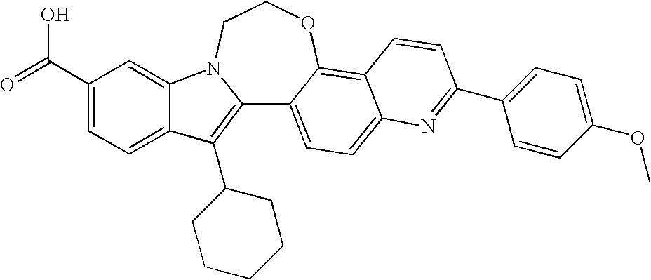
C12=C(C3CCCCC3)C3=CC=C(C(=O)O)C=C3N1CCOC1=C3C(=CC=C21)N=C(C1=CC=C(OC)C=C1)C=C3
